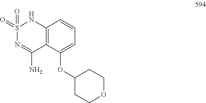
S1(=O)(=O)N=C(N)C2=C(N1)C=CC=C2OC1CCOCC1
